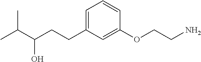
C1=C(CCC(C(C)C)O)C=C(OCCN)C=C1
